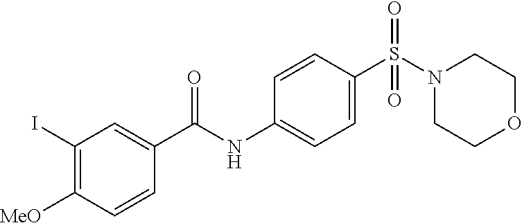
C1(I)=C([MeO])C=CC(C(NC2=CC=C(S(=O)(=O)N3CCOCC3)C=C2)=O)=C1
